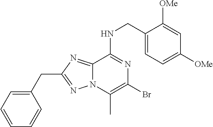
C1(CNC2=NC(Br)=C(C)N3C2=NC(CC2=CC=CC=C2)=N3)=CC=C([OMe])C=C1[OMe]
